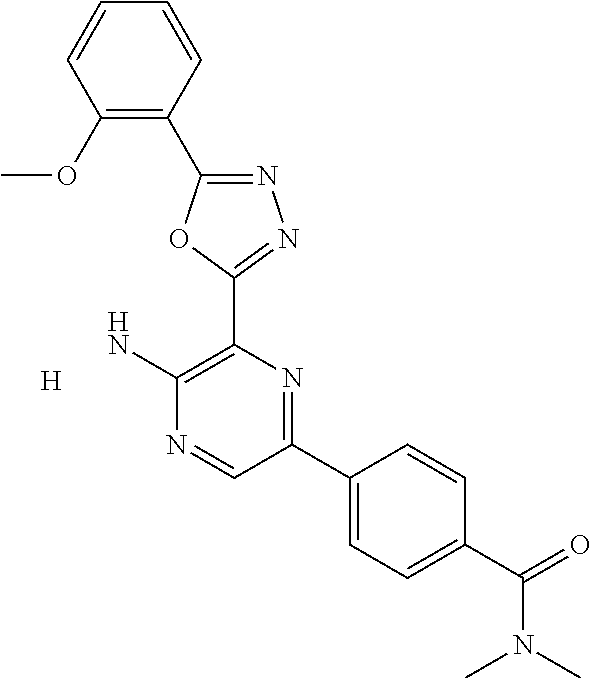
[H].NC1=C(C2=NN=C(C3=C(OC)C=CC=C3)O2)N=C(C2=CC=C(C(N(C)C)=O)C=C2)C=N1
